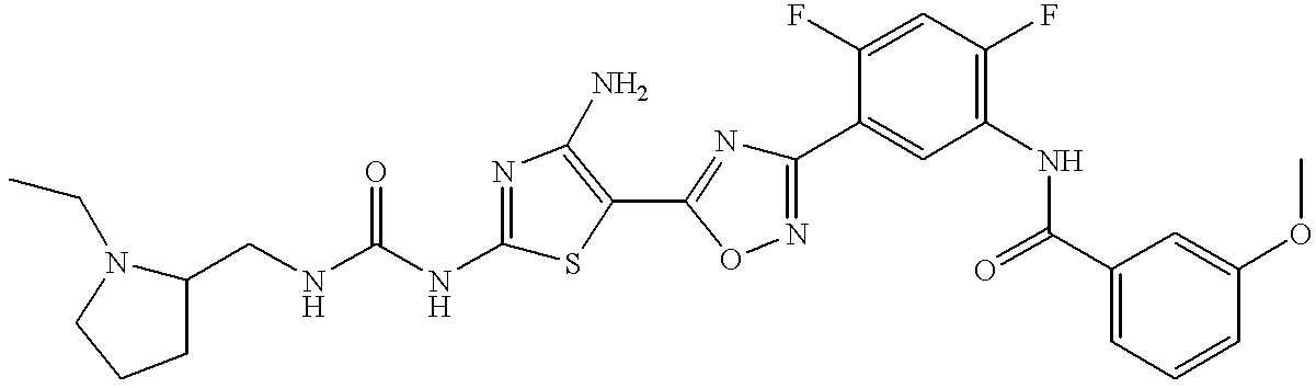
C1(CNC(NC2=NC(N)=C(C3=NC(C4=CC(NC(C5=CC=CC(OC)=C5)=O)=C(F)C=C4F)=NO3)S2)=O)N(CC)CCC1
